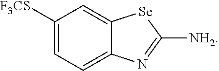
C12=CC([F3CS])=CC=C1N=C([NH2])[Se]2
